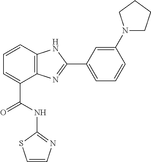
C1=CC2=C(C(C(NC3=NC=CS3)=O)=C1)N=C(C1=CC=CC(N3CCCC3)=C1)N2
